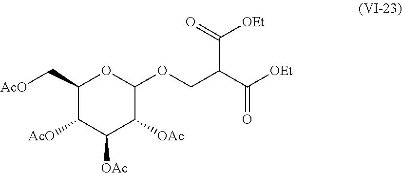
C1(C[AcO])C([AcO])C([OAc])C([OAc])C(OCC(C([OEt])=O)C(=O)[OEt])O1
